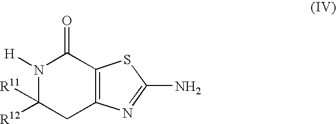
N1([H])C([R12])([R11])CC2=C(C1=O)SC(N)=N2
